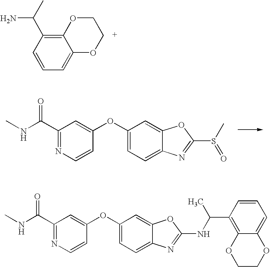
C1(C(NC)=O)=NC=CC(OC2=CC=C3C(=C2)OC(S(C)=O)=N3)=C1.C1=CC=C2C(=C1C(C)N)OCCO2.C1(C(NC)=O)=NC=CC(OC2=CC=C3C(=C2)OC(NC(C2=C4C(=CC=C2)OCCO4)C)=N3)=C1
